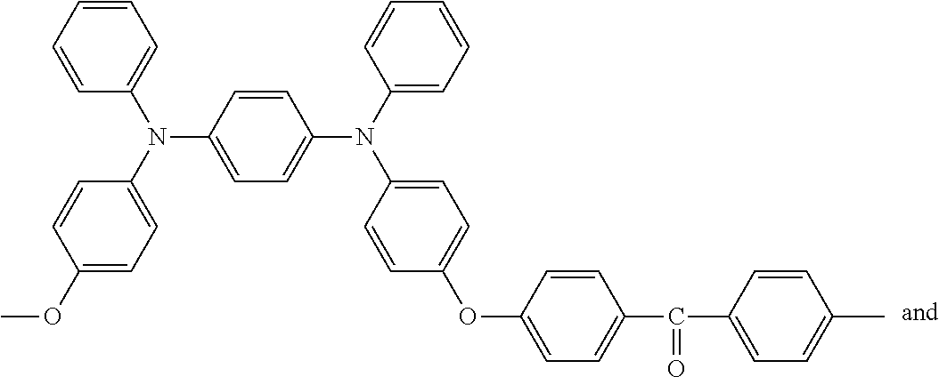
C1=CC(N(C2=CC=C(OC)C=C2)C2=CC=CC=C2)=CC=C1N(C1=CC=CC=C1)C1=CC=C(OC2=CC=C(C(C3=CC=C(C)C=C3)=O)C=C2)C=C1
